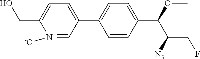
C1=CC(C(OC)C([N3])CF)=CC=C1C1=CC=C(CO)[N+]([-O])=C1
